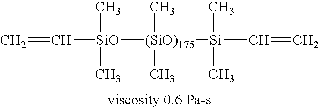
[(SiO)175]([Si](C=C)(C)C)(C)(C)[SiO](C)(C)C=C
